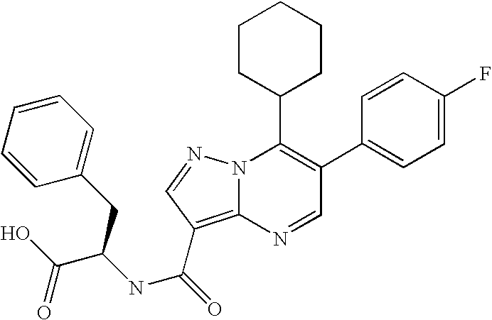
C1(C2=CC=C(F)C=C2)=C(C2CCCCC2)N2C(=C(C(NC(C(O)=O)CC3=CC=CC=C3)=O)C=N2)N=C1
